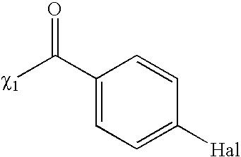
[c1]C(C1=CC=C([Hal])C=C1)=O
